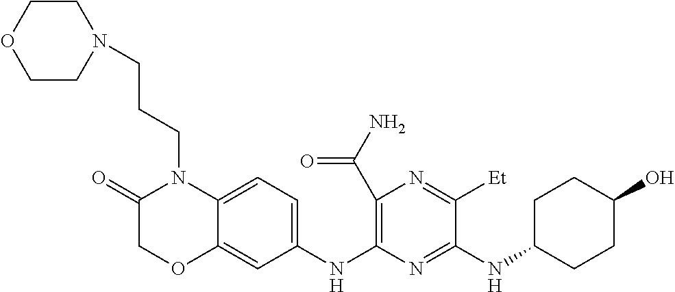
C1(C(N)=O)=C(NC2=CC=C3C(=C2)OCC(=O)N3CCCN2CCOCC2)N=C(NC2CCC(O)CC2)C([Et])=N1
